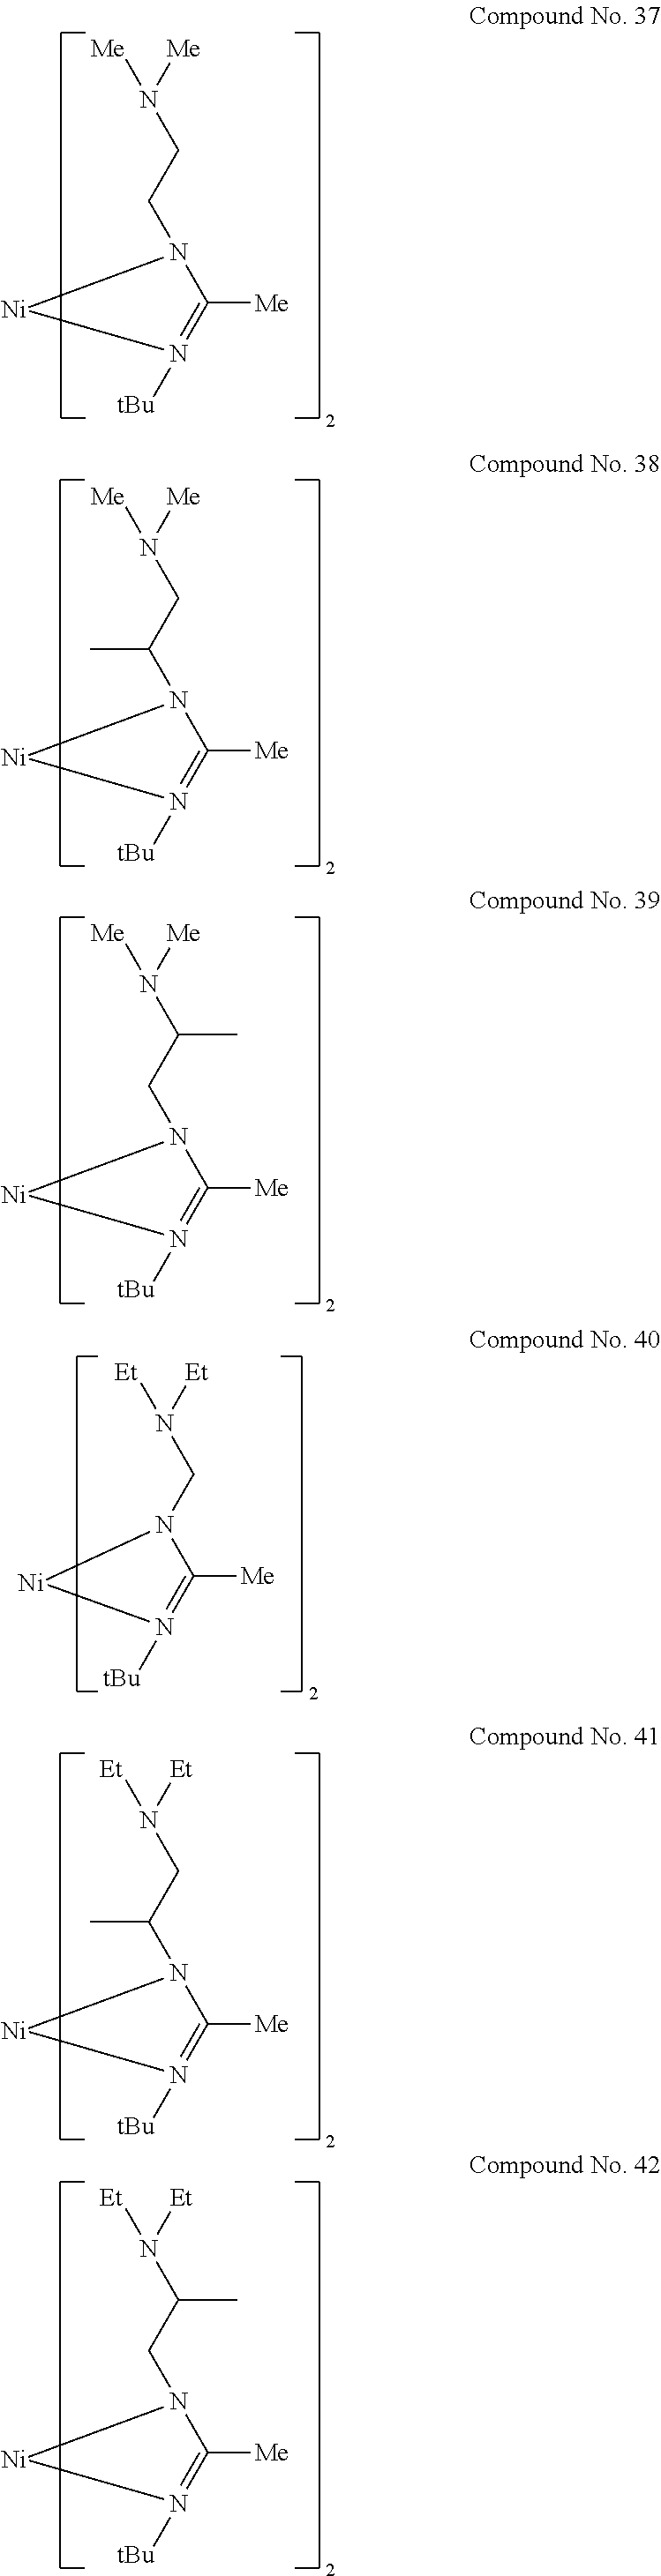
N(CC(C)N1C([Me])=N([tBu])[Ni]1)([Me])[Me].N(C(CN1C([Me])=N([tBu])[Ni]1)C)([Me])[Me].N(CC(C)N1C([Me])=N([tBu])[Ni]1)([Et])[Et].N(C(CN1C([Me])=N([tBu])[Ni]1)C)([Et])[Et].N(CN1C([Me])=N([tBu])[Ni]1)([Et])[Et].N1(CCN([Me])[Me])C([Me])=N([tBu])[Ni]1
